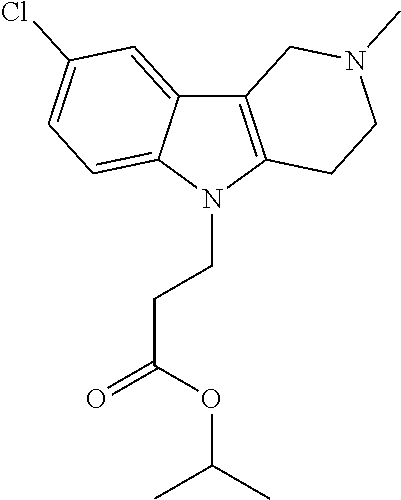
C12=C(N(CCC(=O)OC(C)C)C3=CC=C(Cl)C=C13)CCN(C)C2
